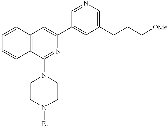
C12=C(C(N3CCN([Et])CC3)=NC(C3=CC(CCC[OMe])=CN=C3)=C1)C=CC=C2
